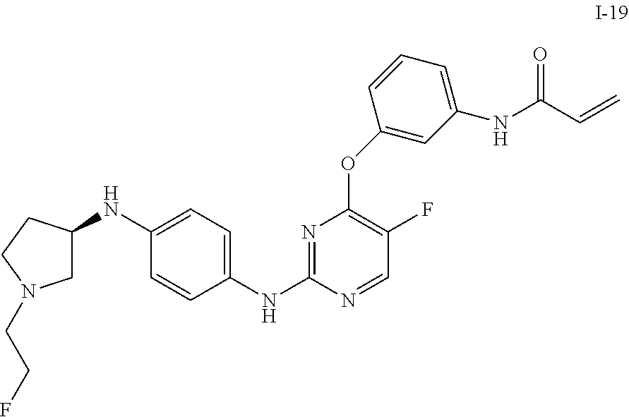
N1=C(NC2=CC=C(NC3CN(CCF)CC3)C=C2)N=CC(F)=C1OC1=CC(NC(C=C)=O)=CC=C1
